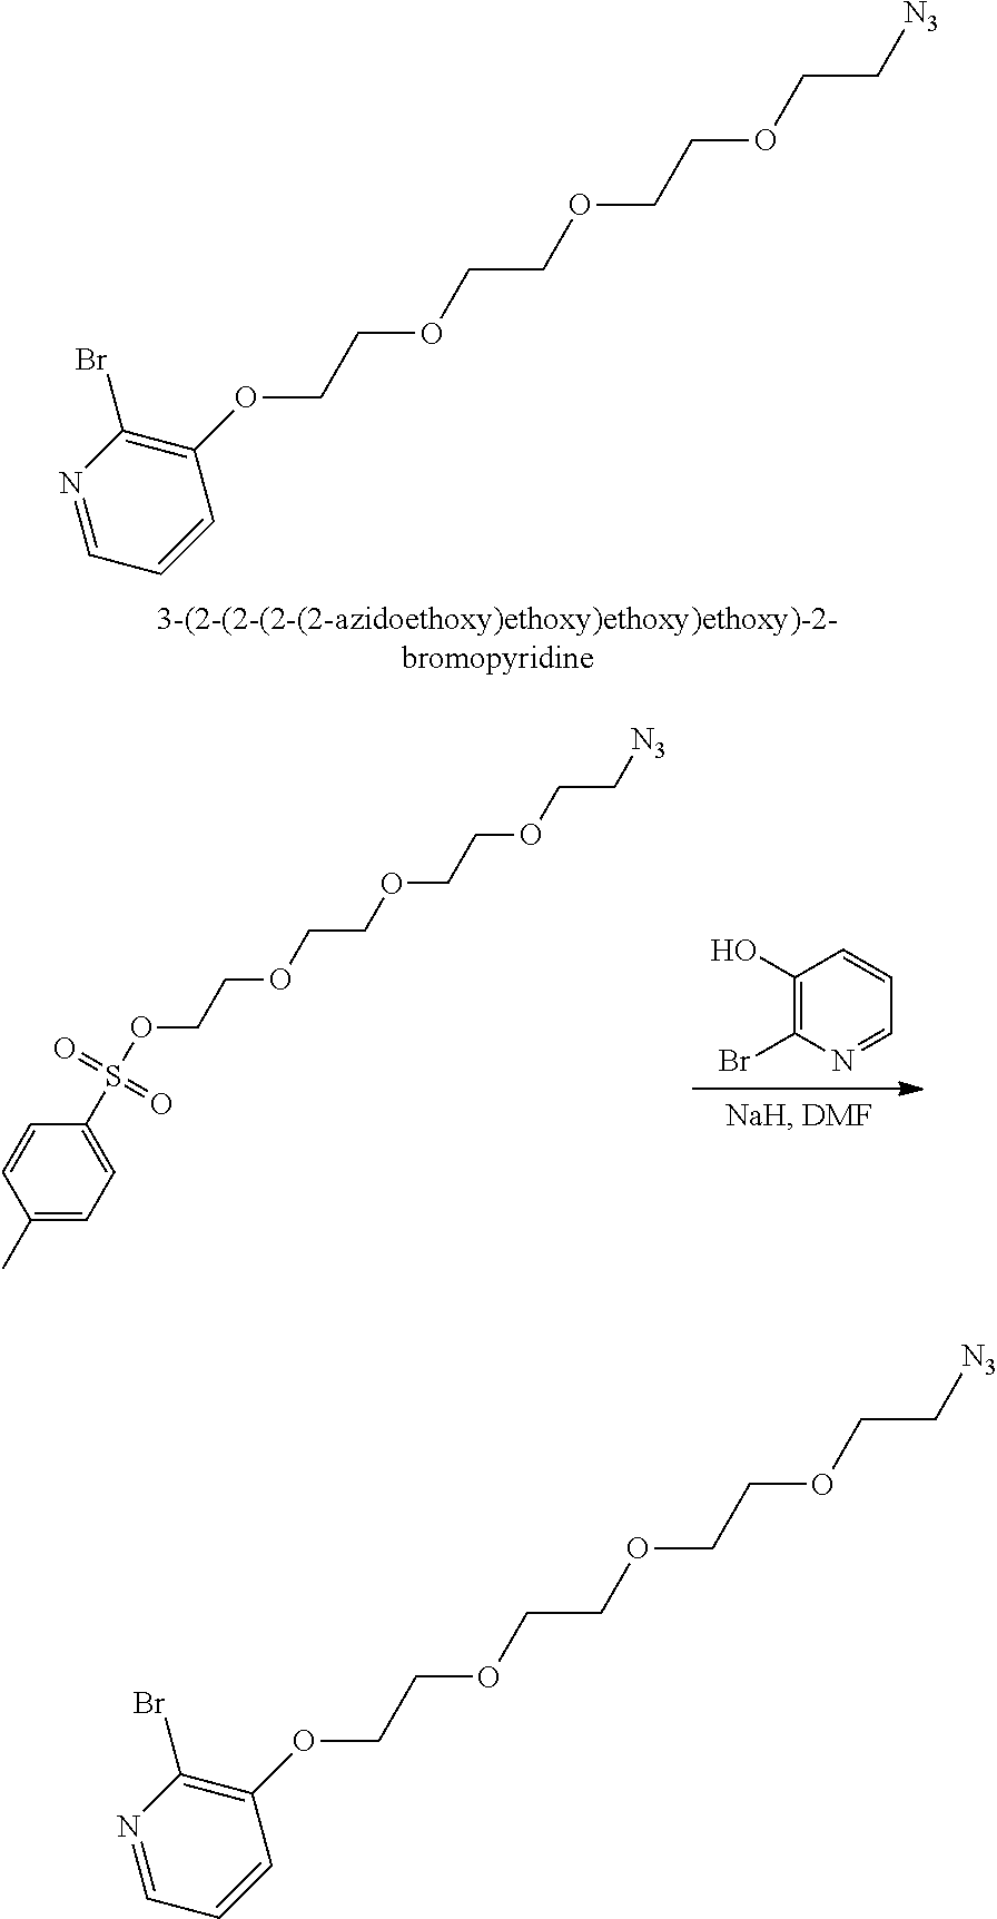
C1(OCCOCCOCCOCC[N3])=C(Br)N=CC=C1.O(CCOCCOCCOCC[N3])S(C1=CC=C(C)C=C1)(=O)=O.C1(O)=C(Br)N=CC=C1.C1(OCCOCCOCCOCC[N3])=C(Br)N=CC=C1
